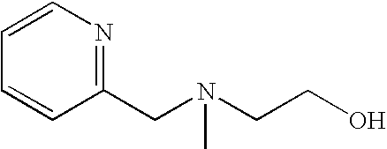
C1(CN(CCO)C)=NC=CC=C1
